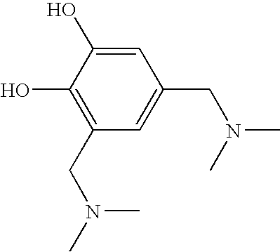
C1(O)=C(CN(C)C)C=C(CN(C)C)C=C1O
